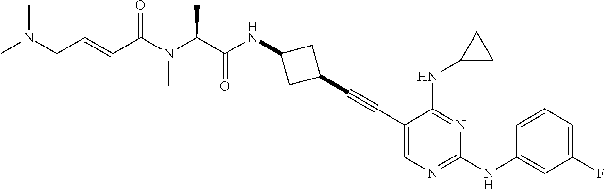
C1(C#CC2=CN=C(NC3=CC(F)=CC=C3)N=C2NC2CC2)CC(NC(C(N(C(C=CCN(C)C)=O)C)C)=O)C1
